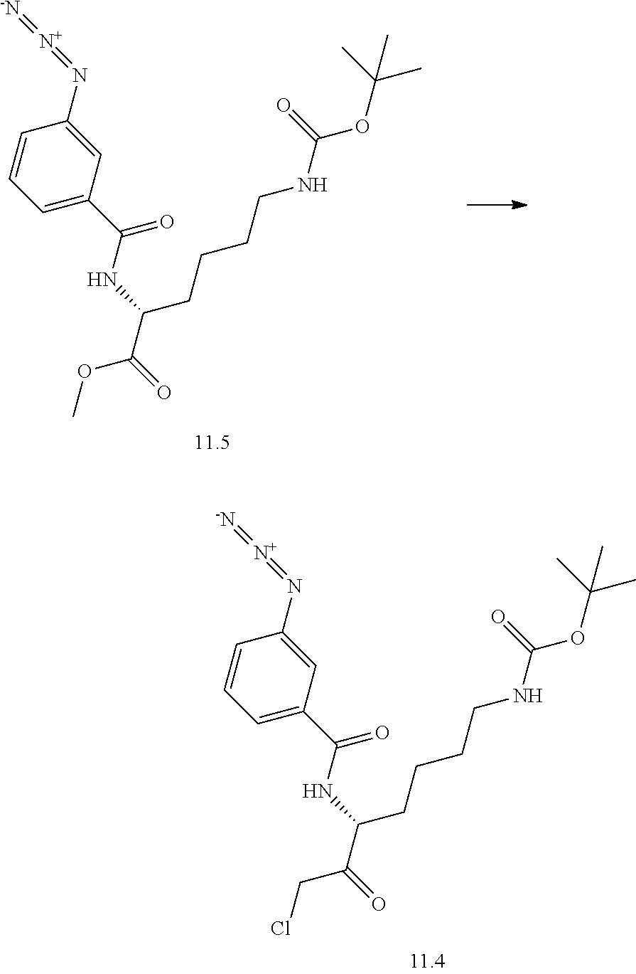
[N+](=NC1=CC(C(NC(C(OC)=O)CCCCNC(OC(C)(C)C)=O)=O)=CC=C1)=[-N].[N+](=NC1=CC(C(NC(C(CCl)=O)CCCCNC(OC(C)(C)C)=O)=O)=CC=C1)=[-N]
